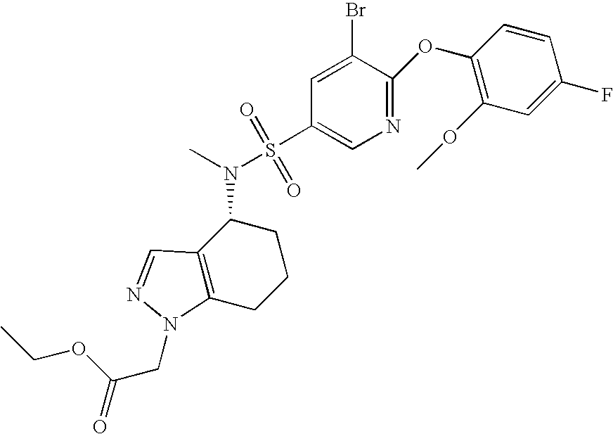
C1(OC2=NC=C(S(N(C3C4=C(CCC3)N(CC(=O)OCC)N=C4)C)(=O)=O)C=C2Br)=C(OC)C=C(F)C=C1
